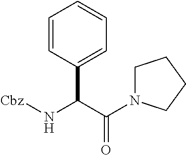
C1=CC(C(N[Cbz])C(=O)N2CCCC2)=CC=C1
